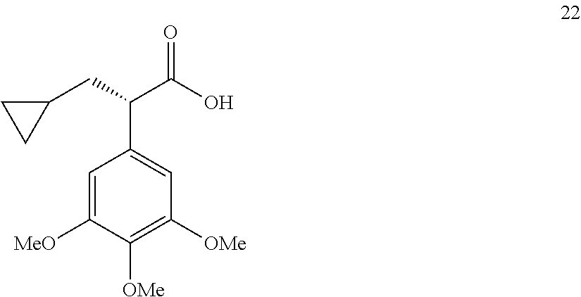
C1=C([MeO])C([OMe])=C([OMe])C=C1C(C(O)=O)CC1CC1
